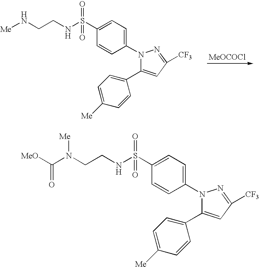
[MeOCOCl].N1(C2=CC=C(S(NCCN[Me])(=O)=O)C=C2)C(C2=CC=C([Me])C=C2)=CC([CF3])=N1.C1(N2C(C3=CC=C([Me])C=C3)=CC([CF3])=N2)=CC=C(S(NCCN(C([MeO])=O)[Me])(=O)=O)C=C1
